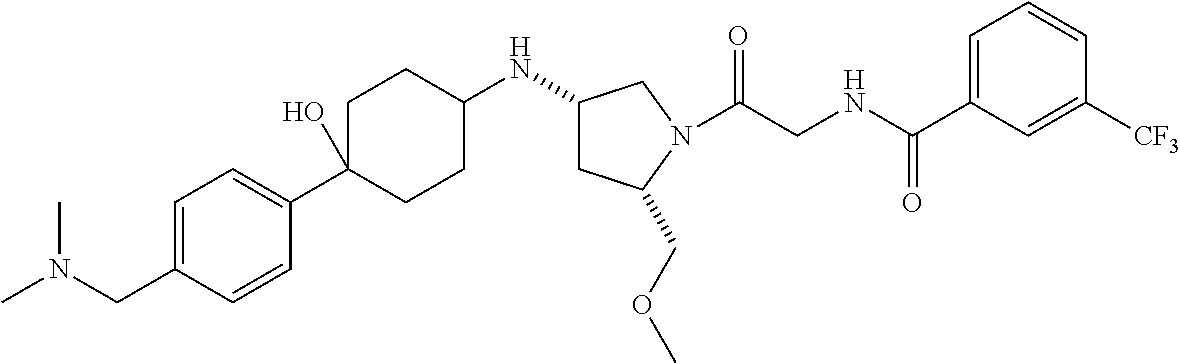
C1(NC2CCC(C3=CC=C(CN(C)C)C=C3)(O)CC2)CC(COC)N(C(CNC(C2=CC=CC([CF3])=C2)=O)=O)C1
